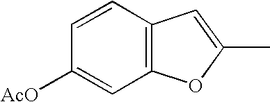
C1=CC2=C(C=C1[AcO])OC(C)=C2
